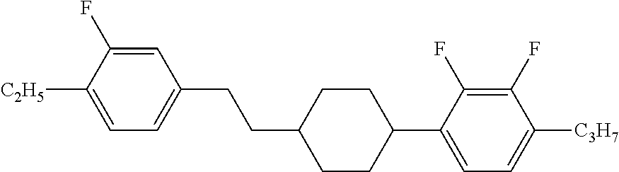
C1=C(F)C([C2H5])=CC=C1CCC1CCC(C2=CC=C([C3H7])C(F)=C2F)CC1
